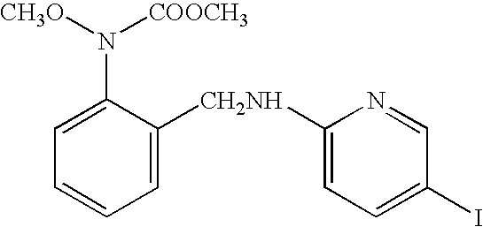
C1=C([CH2NH]C2=CC=C(I)C=N2)C(N([CH3O])[COOCH3])=CC=C1
